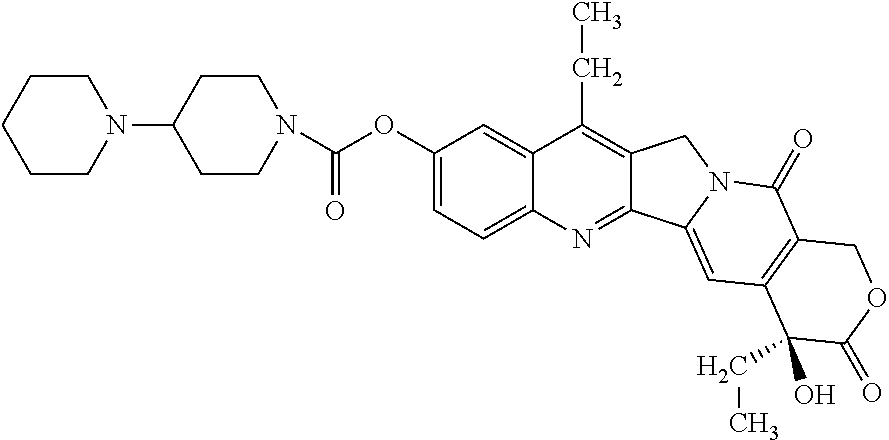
N1(C2CCN(C(OC3=CC=C4C(=C3)C(CC)=C3C(=N4)C4=CC5=C(C(=O)N4C3)COC(=O)C5(O)CC)=O)CC2)CCCCC1
